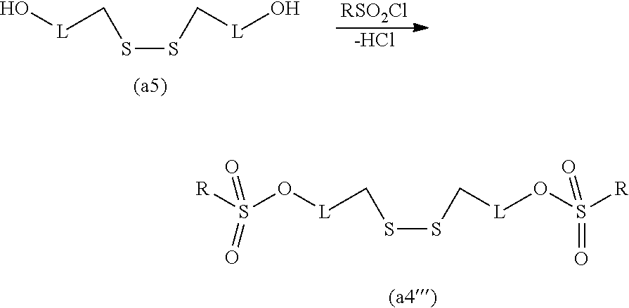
S(SC[L]OS([R])(=O)=O)C[L]OS([R])(=O)=O.[RSO2Cl].[-HCl].S(SC[L]O)C[L]O
